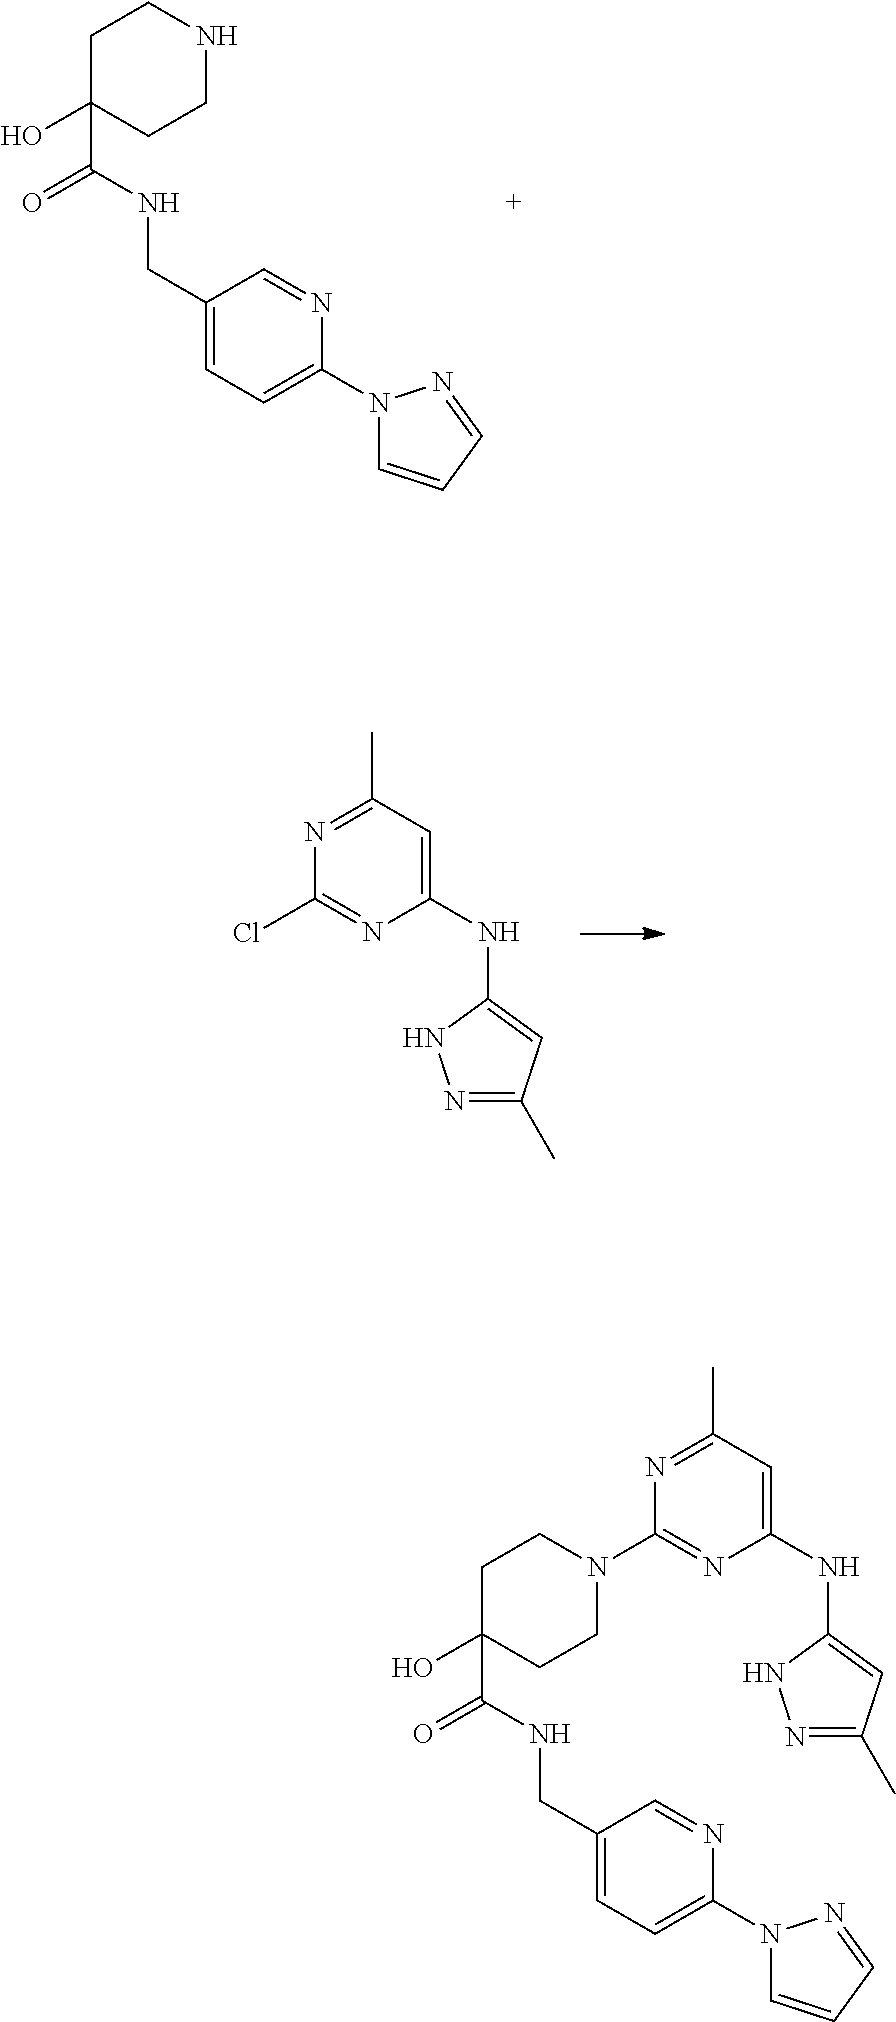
C1C(O)(C(NCC2=CC=C(N3C=CC=N3)N=C2)=O)CCNC1.N1=C(C)C=C(NC2=CC(C)=NN2)N=C1Cl.C1C(O)(C(NCC2=CC=C(N3C=CC=N3)N=C2)=O)CCN(C2=NC(NC3=CC(C)=NN3)=CC(C)=N2)C1
